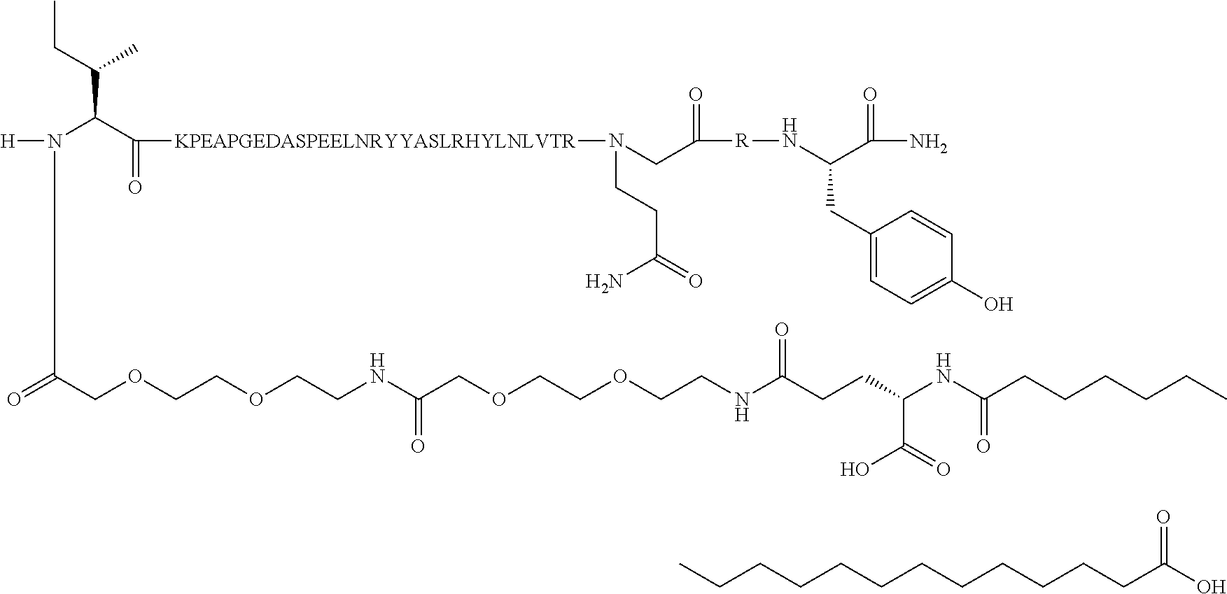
[KPEAPGEDASPEELNRYYASLRHYLNLVTR](C(C(N([H])C(COCCOCCNC(COCCOCCNC(CCC(NC(CCCCCC)=O)C(=O)O)=O)=O)=O)C(CC)C)=O)N(CCC(=O)N)CC(=O)[R]NC(C(=O)N)CC1=CC=C(O)C=C1.C(CCCCCCCCCCC(=O)O)C
